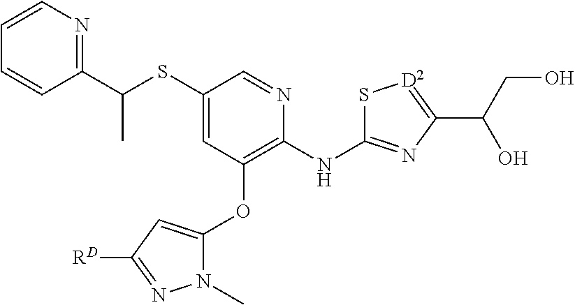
S(C1=CC(OC2=CC([RD])=NN2C)=C(NC2=NC(C(CO)O)=[D2]S2)N=C1)C(C1=NC=CC=C1)C
